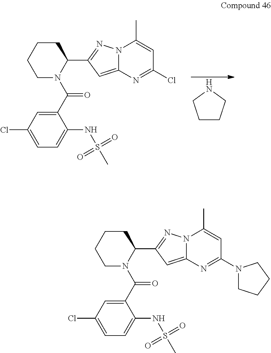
C1CCNC1.C1CCCC(C2=NN3C(=C2)N=C(Cl)C=C3C)N1C(C1=CC(Cl)=CC=C1NS(C)(=O)=O)=O.C1CCCC(C2=NN3C(=C2)N=C(N2CCCC2)C=C3C)N1C(C1=CC(Cl)=CC=C1NS(C)(=O)=O)=O
